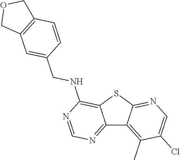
C12=NC=NC(NCC3=CC4=C(C=C3)COC4)=C1SC1=NC=C(Cl)C(C)=C21
